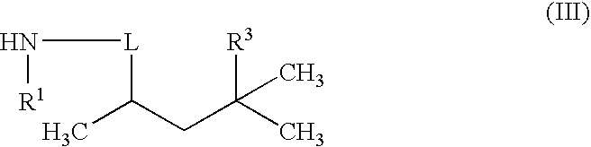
N([R1])[L]C(C)CC([R3])(C)C
